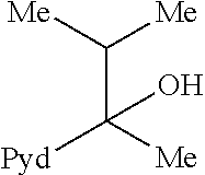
C(C([Me])([Pyd])O)([Me])[Me]
